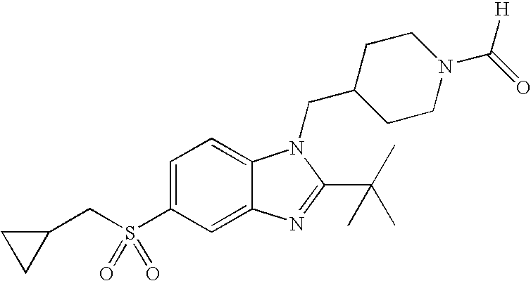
C12=CC(S(CC3CC3)(=O)=O)=CC=C1N(CC1CCN(C([H])=O)CC1)C(C(C)(C)C)=N2
